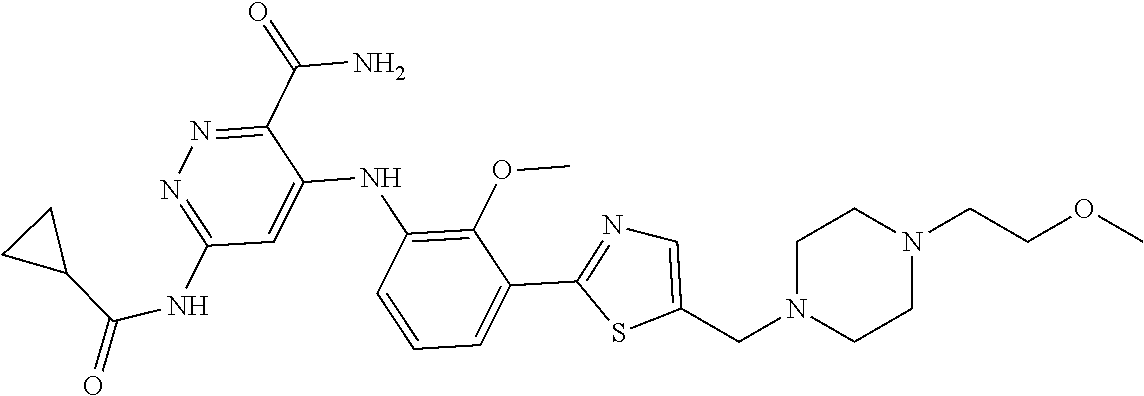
C1(C(N)=O)=NN=C(NC(=O)C2CC2)C=C1NC1=C(OC)C(C2=NC=C(CN3CCN(CCOC)CC3)S2)=CC=C1
